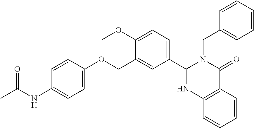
C1(NC(C)=O)=CC=C(OCC2=CC(C3N(CC4=CC=CC=C4)C(=O)C4=C(C=CC=C4)N3)=CC=C2OC)C=C1
